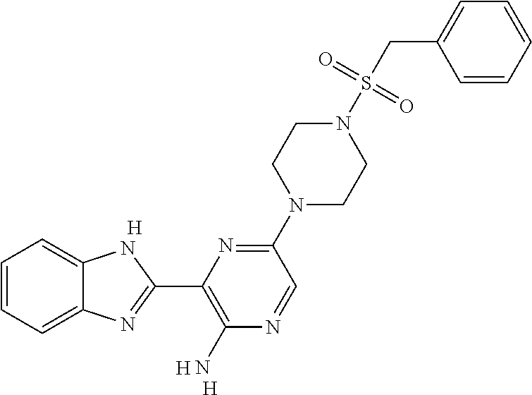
[H].[H].C1=CC=C2C(=C1)NC(C1=C(N)N=CC(N3CCN(S(=O)(=O)CC4=CC=CC=C4)CC3)=N1)=N2.[H]
